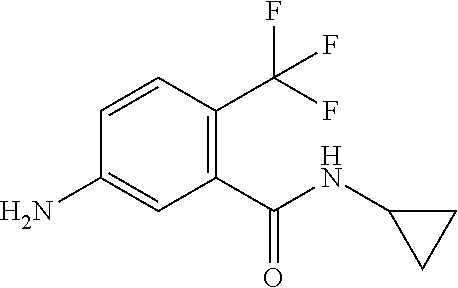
C1=CC(C(F)(F)F)=C(C(NC2CC2)=O)C=C1N
